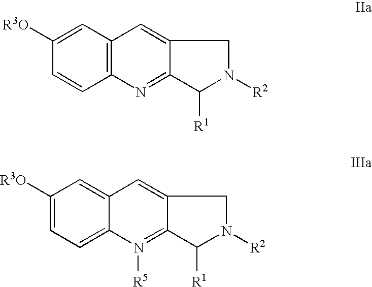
C1([R3O])=CC2=C(C=C1)N=C1C(=C2)CN([R2])C1[R1].C1([R3O])=CC=C2C(=C1)C=C1C(=N2[R5])C([R1])N([R2])C1
